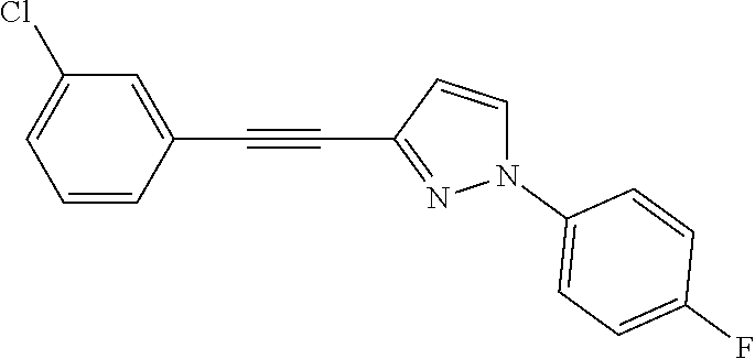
C1=CC(C#CC2=NN(C3=CC=C(F)C=C3)C=C2)=CC(Cl)=C1
